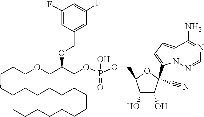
C1=NN2C(=CC=C2C2(C#N)C(O)C(O)C(COP(OCC(OCC3=CC(F)=CC(F)=C3)COCCCCCCCCCCCCCCCCCC)(=O)O)O2)C(N)=N1
